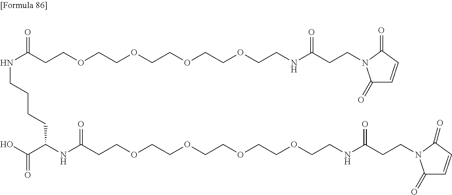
OC(C(NC(CCOCCOCCOCCOCCNC(CCN1C(=O)C=CC1=O)=O)=O)CCCCNC(CCOCCOCCOCCOCCNC(CCN1C(=O)C=CC1=O)=O)=O)=O
